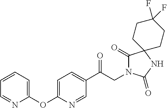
C1(C(CN2C(=O)C3(NC2=O)CCC(F)(F)CC3)=O)=CC=C(OC2=CC=CC=N2)N=C1
